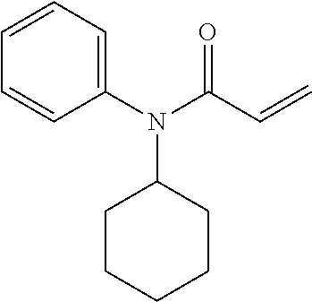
C1(N(C(C=C)=O)C2CCCCC2)=CC=CC=C1
